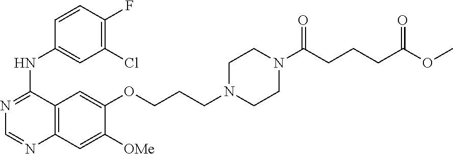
C1=CC(F)=C(Cl)C=C1NC1=NC=NC2=C1C=C(OCCCN1CCN(C(CCCC(OC)=O)=O)CC1)C([OMe])=C2
